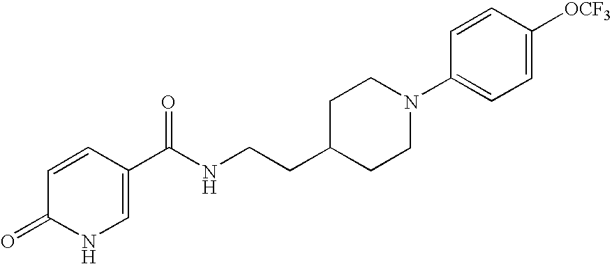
C(NCCC1CCN(C2=CC=C([OCF3])C=C2)CC1)(=O)C1=CNC(=O)C=C1
